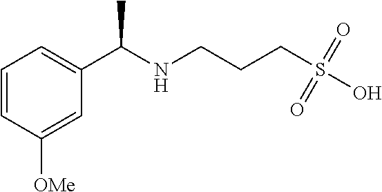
C1(C(NCCCS(O)(=O)=O)C)=CC=CC([OMe])=C1
